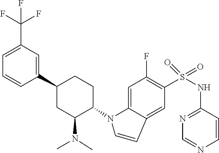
C1(C2CC(N(C)C)C(N3C4=CC(F)=C(S(=O)(=O)NC5=NC=NC=C5)C=C4C=C3)CC2)=CC(C(F)(F)F)=CC=C1
